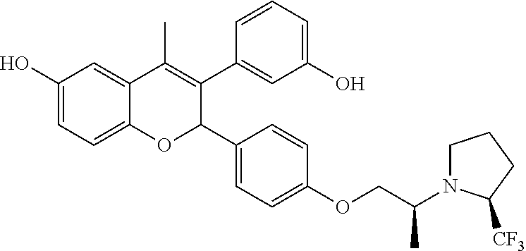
C12=CC=C(O)C=C1C(C)=C(C1=CC(O)=CC=C1)C(C1=CC=C(OCC(N3CCCC3[CF3])C)C=C1)O2
